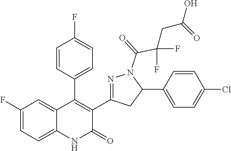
C1(C2=C(C3=NN(C(=O)C(F)(F)CC(O)=O)C(C4=CC=C(Cl)C=C4)C3)C(=O)NC3=CC=C(F)C=C23)=CC=C(F)C=C1
